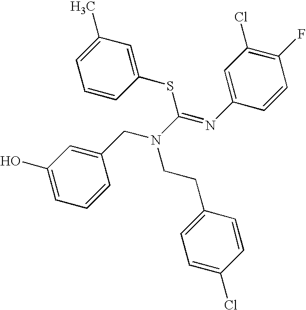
C1(O)=CC=CC(CN(C(=NC2=CC(Cl)=C(F)C=C2)SC2=CC(C)=CC=C2)CCC2=CC=C(Cl)C=C2)=C1
